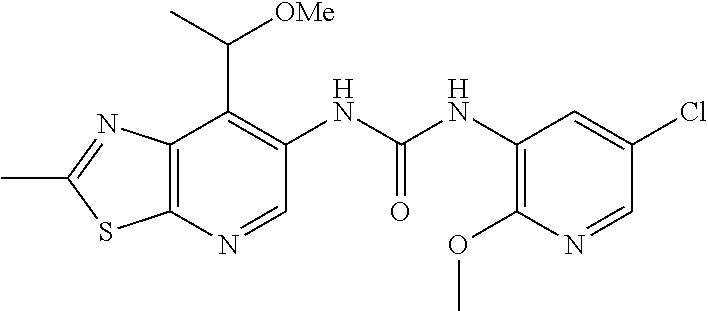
C12=C(N=CC(NC(NC3=C(OC)N=CC(Cl)=C3)=O)=C1C(C)[OMe])SC(C)=N2
